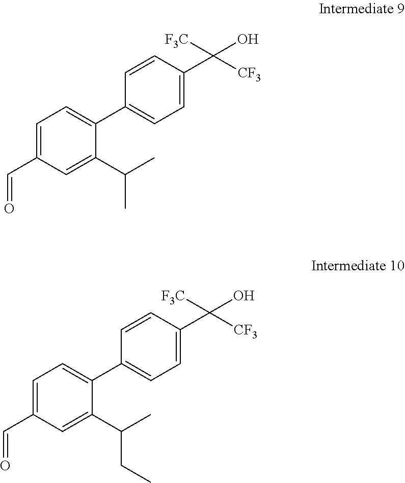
C1=CC(C(O)([F3C])[CF3])=CC=C1C1=CC=C(C=O)C=C1C(C)C.C1=CC(C(O)([F3C])[CF3])=CC=C1C1=CC=C(C=O)C=C1C(C)CC
